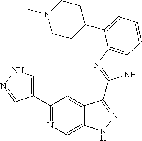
C1(C2=NC=C3C(=C2)C(C2=NC4=C(N2)C=CC=C4C2CCN(C)CC2)=NN3)=CNN=C1
